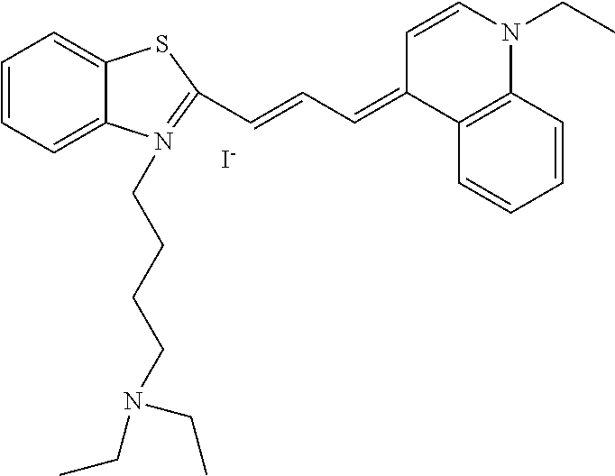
C1=CC=C2C(=C1)SC(C=CC=C1C3=C(N(CC)C=C1)C=CC=C3)=N2CCCCN(CC)CC.[I-]
